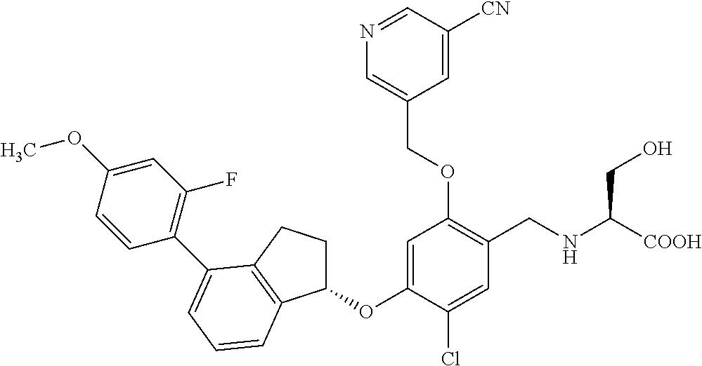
C1=C(OC2CCC3=C2C=CC=C3C2=C(F)C=C(OC)C=C2)C(Cl)=CC(CNC([COOH])CO)=C1OCC1=CN=CC([CN])=C1
